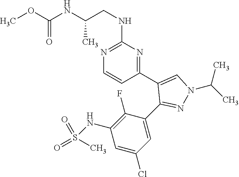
COC(NC(CNC1=NC=CC(C2=CN(C(C)C)N=C2C2=CC(Cl)=CC(NS(C)(=O)=O)=C2F)=N1)C)=O
